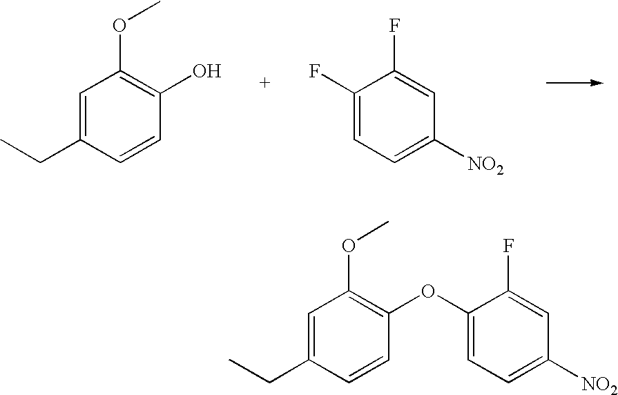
C1=C(CC)C=CC(O)=C1OC.C1(F)=CC=C([NO2])C=C1F.C1=C(CC)C=CC(OC2=CC=C([NO2])C=C2F)=C1OC
